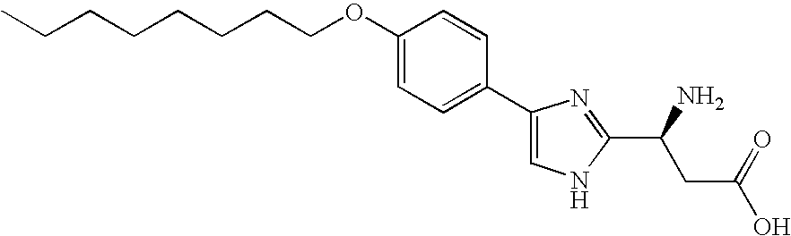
C1(OCCCCCCCC)=CC=C(C2=CNC(C(N)CC(O)=O)=N2)C=C1
